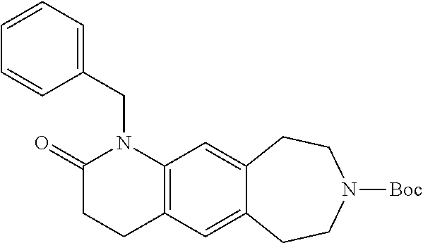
C1(CN2C(=O)CCC3=C2C=C2C(=C3)CCN([Boc])CC2)=CC=CC=C1
